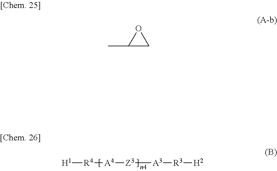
[H1][R4][A4][Z3][A3][R3][H2].C1(C)CO1
